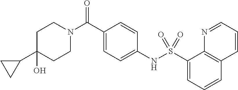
C1(C2CC2)(O)CCN(C(C2=CC=C(NS(C3=CC=CC4=C3N=CC=C4)(=O)=O)C=C2)=O)CC1
